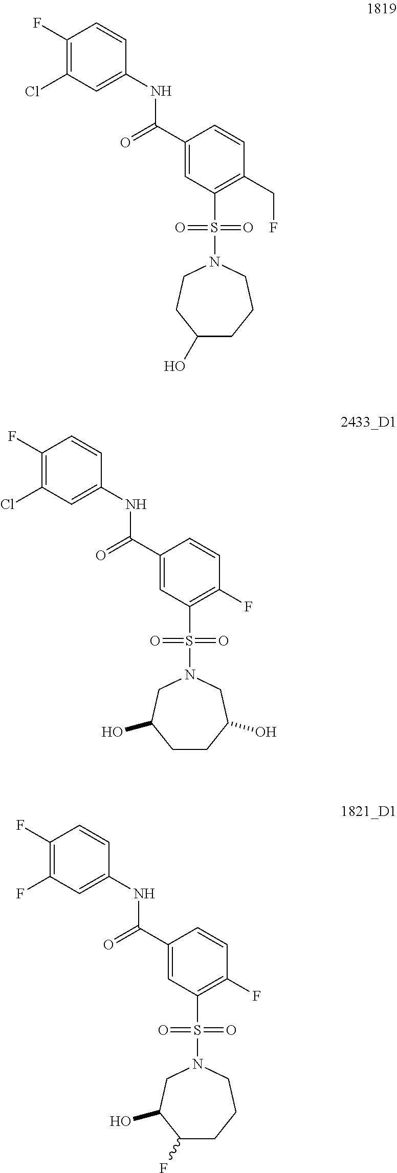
C1(F)=C(Cl)C=C(NC(C2=CC(S(N3CC(O)CCC(O)C3)(=O)=O)=C(F)C=C2)=O)C=C1.C1(F)=C(Cl)C=C(NC(C2=CC(S(N3CCC(O)CCC3)(=O)=O)=C(CF)C=C2)=O)C=C1.C1(F)=C(F)C=C(NC(C2=CC(S(N3CC(O)C(F)CCC3)(=O)=O)=C(F)C=C2)=O)C=C1
